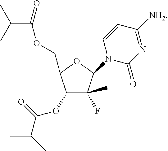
C1(OC(C(C)C)=O)C(F)(C)C(N2C(=O)N=C([NH2])C=C2)OC1COC(C(C)C)=O
